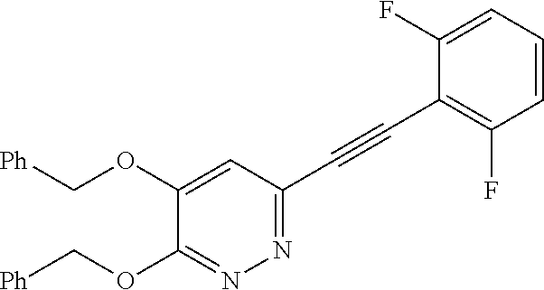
N1=C(C#CC2=C(F)C=CC=C2F)C=C(OC[Ph])C(OC[Ph])=N1
